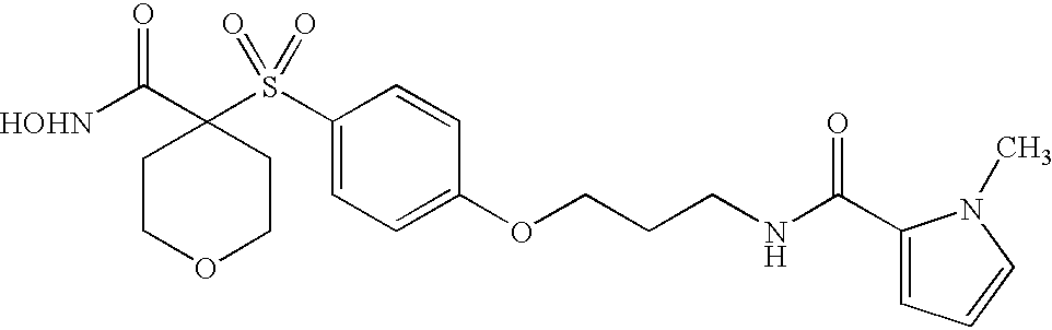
[HOHN]C(C1(S(C2=CC=C(OCCCNC(C3=CC=CN3C)=O)C=C2)(=O)=O)CCOCC1)=O
